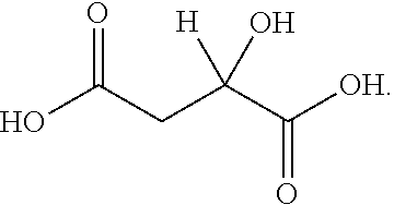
O=C(CC(C([OH])=O)([H])O)O
